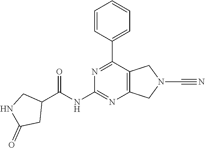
N1=C(C2=CC=CC=C2)C2=C(N=C1NC(C1CNC(=O)C1)=O)CN(C#N)C2
